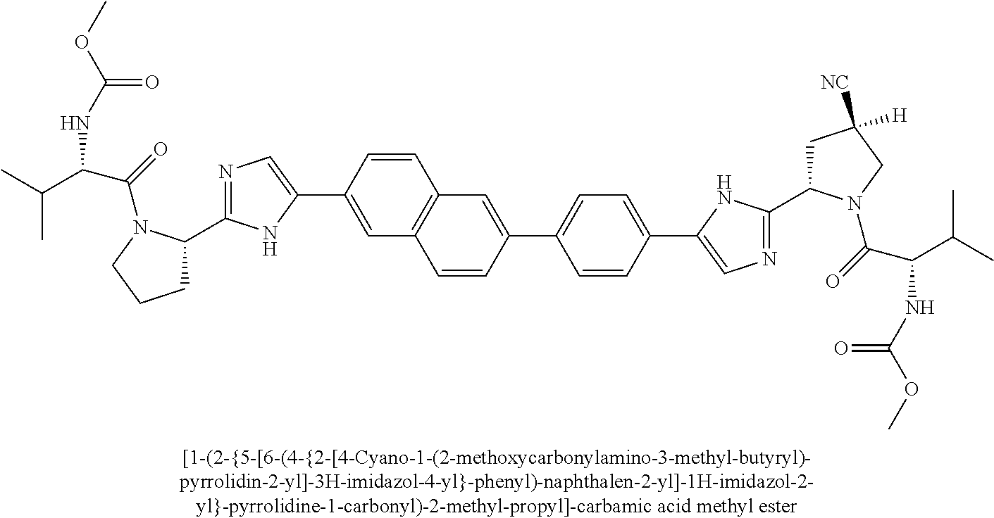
N1=C(C2CCCN2C(=O)C(C(C)C)NC(OC)=O)NC(C2=CC3=C(C=C2)C=C(C2=CC=C(C4=CN=C(C5CC([H])([NC])CN5C(=O)C(NC(OC)=O)C(C)C)N4)C=C2)C=C3)=C1
